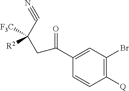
C1([Q])=C(Br)C=C(C(=O)CC(C#N)([R2])[F3C])C=C1
